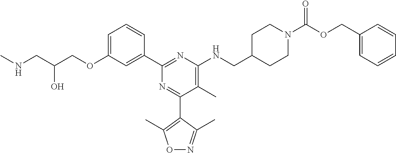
C1=C(OCC(CNC)O)C=C(C2=NC(NCC3CCN(C(OCC4=CC=CC=C4)=O)CC3)=C(C)C(C3=C(C)ON=C3C)=N2)C=C1
